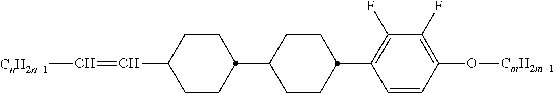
C1C(C2CCC(C=C[CnH2n+1])CC2)CCC(C2=C(F)C(F)=C(O[CmH2m+1])C=C2)C1
